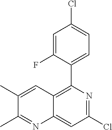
C12=C(C3=CC=C(Cl)C=C3F)N=C(Cl)C=C1N=C(C)C(C)=C2
